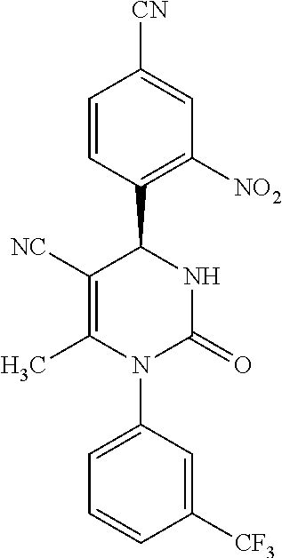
C1([NC])=C(C)N(C2=CC=CC([CF3])=C2)C(=O)NC1C1=C([NO2])C=C([CN])C=C1
